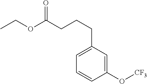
C(CCC1=CC=CC(O[CF3])=C1)C(OCC)=O
